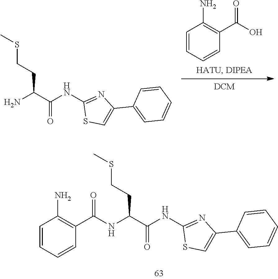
C1=CC(N)=C(C(=O)NC(C(NC2=NC(C3=CC=CC=C3)=CS2)=O)CCSC)C=C1.NC(C(NC1=NC(C2=CC=CC=C2)=CS1)=O)CCSC.C1=CC(N)=C(C(O)=O)C=C1
